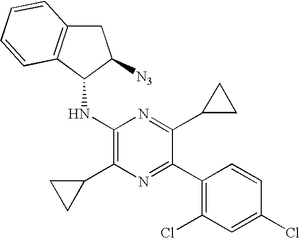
C1(C2=NC(C3CC3)=C(NC3C([N3])CC4=C3C=CC=C4)N=C2C2CC2)=C(Cl)C=C(Cl)C=C1
